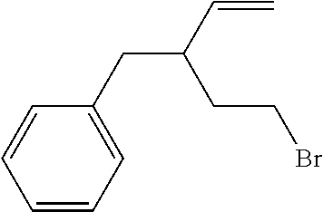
C1=CC=CC=C1CC(C=C)CCBr
